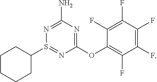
N1=C(N)N=C(OC2=C(F)C(F)=C(F)C(F)=C2F)N=S1C1CCCCC1
